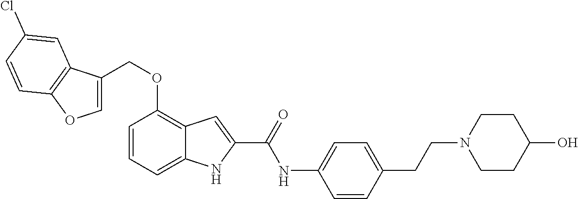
C1=CC=C2C(=C1OCC1=COC3=C1C=C(Cl)C=C3)C=C(C(=O)NC1=CC=C(CCN3CCC(O)CC3)C=C1)N2
